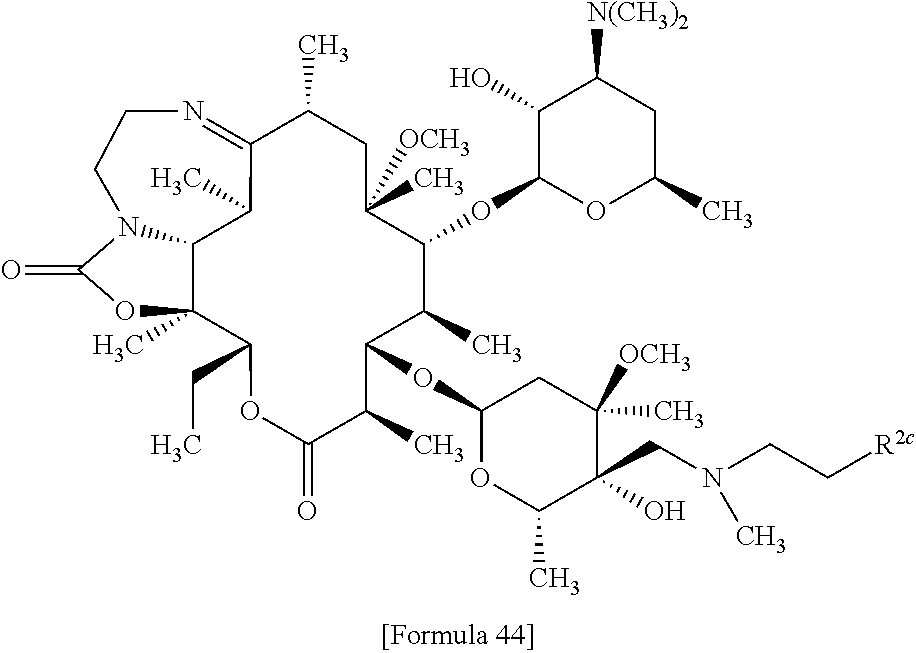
C12C3(C)C(CC)OC(=O)C(C)C(OC4OC(C)C(CN(CC[R2c])C)(O)C(C)([OCH3])C4)C(C)C(OC4OC(C)CC([N(CH3)2])C4O)C(C)([OCH3])CC(C)C(=NCCN1C(=O)O3)C2C
